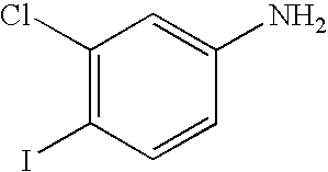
C1(Cl)=C(I)C=CC(N)=C1
